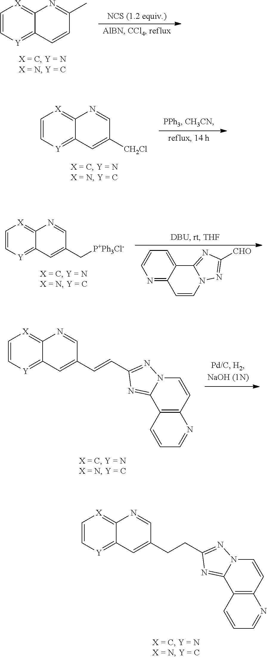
C1=C[Y]=C2C(=[X]1)N=C(C)C=C2.C1=C[Y]=C2C(=[X]1)N=CC([CH2Cl])=C2.C1=C[Y]=C2C(=[X]1)N=CC(C[P+Ph3Cl-])=C2.C12=CC=CN=C1C=CN1C2=NC([CHO])=N1.C1=C[Y]=C2C(=[X]1)N=CC(C=CC1=NN3C=CC4=C(C=CC=N4)C3=N1)=C2.C1=C[Y]=C2C(=[X]1)N=CC(CCC1=NN3C=CC4=C(C=CC=N4)C3=N1)=C2
